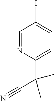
C1=NC(C(C)(C#N)C)=CC=C1I
